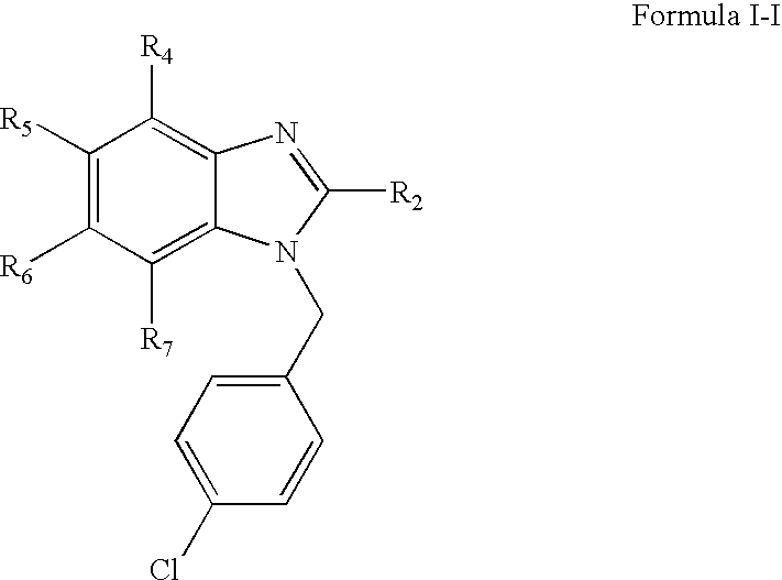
C1([R5])=C([R6])C([R7])=C2C(=C1[R4])N=C([R2])N2CC1=CC=C(Cl)C=C1
